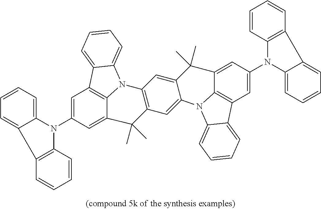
C1=C(N2C3=CC=CC=C3C3=C2C=CC=C3)C=C2C3=C1C1=CC=CC=C1N3C1=C(C=C3C(=C1)C(C)(C)C1=CC(N4C5=CC=CC=C5C5=C4C=CC=C5)=CC4=C1N3C1=CC=CC=C41)C2(C)C
